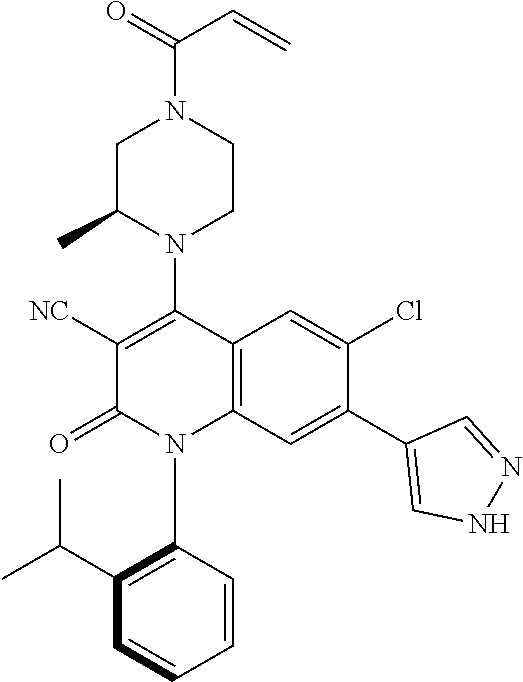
C1C(C)N(C2=C([NC])C(=O)N(C3=C(C(C)C)C=CC=C3)C3=C2C=C(Cl)C(C2=CNN=C2)=C3)CCN1C(=O)C=C
